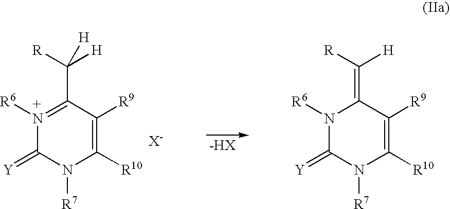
N1([R6])=C(C([R])([H])[H])C([R9])=C([R10])N([R7])C1=[Y].N1([R6])C(=[Y])N([R7])C([R10])=C([R9])C1=C([R])[H]
